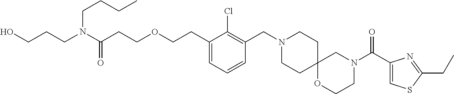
OCCCN(CCCC)C(=O)CCOCCC1=CC=CC(CN2CCC3(CC2)OCCN(C(=O)C2=CSC(CC)=N2)C3)=C1Cl
